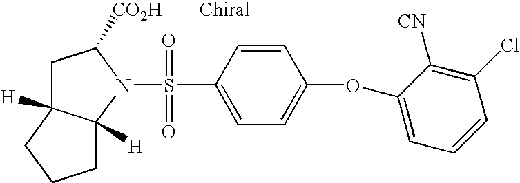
N1(S(=O)(=O)C2=CC=C(OC3=CC=CC(Cl)=C3[CN])C=C2)C([CO2H])CC2([H])C1([H])CCC2
